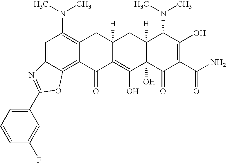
C1=C2C(=C3C(=C1N(C)C)CC1([H])C(=C(O)C4(O)C([H])(C1)C(N(C)C)C(O)=C(C(N)=O)C4=O)C3=O)OC(C1=CC=CC(F)=C1)=N2
